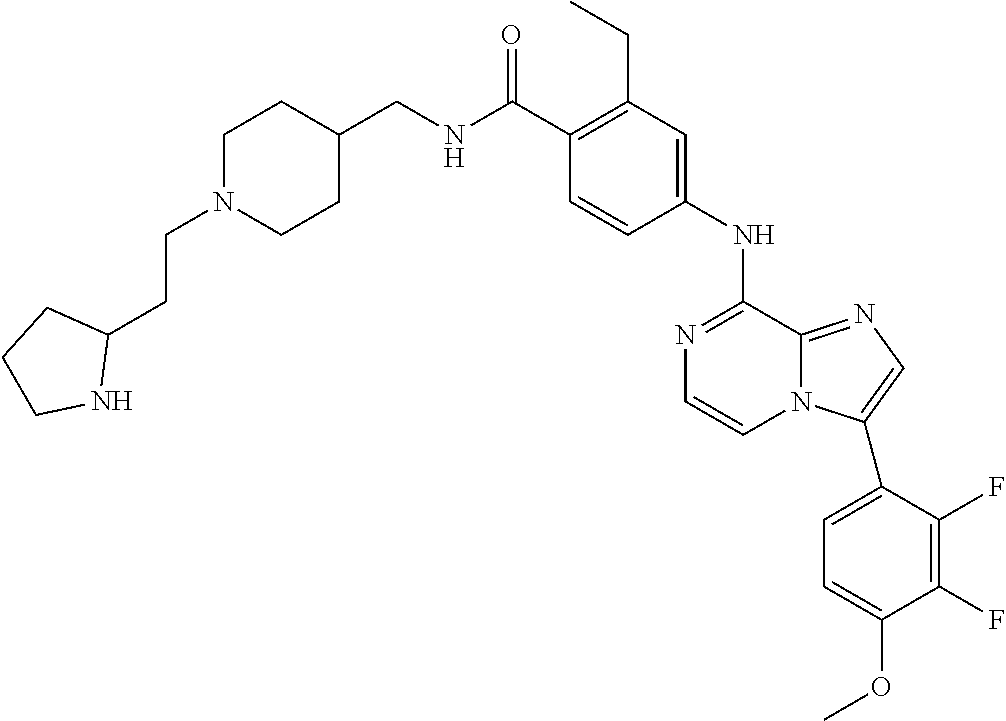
C1(C(NCC2CCN(CCC3CCCN3)CC2)=O)=C(CC)C=C(NC2=NC=CN3C2=NC=C3C2=CC=C(OC)C(F)=C2F)C=C1
